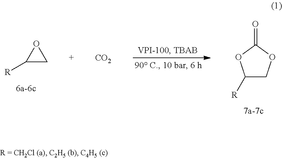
C1([R])COC(=O)O1.C1([R])CO1.[CO2]
